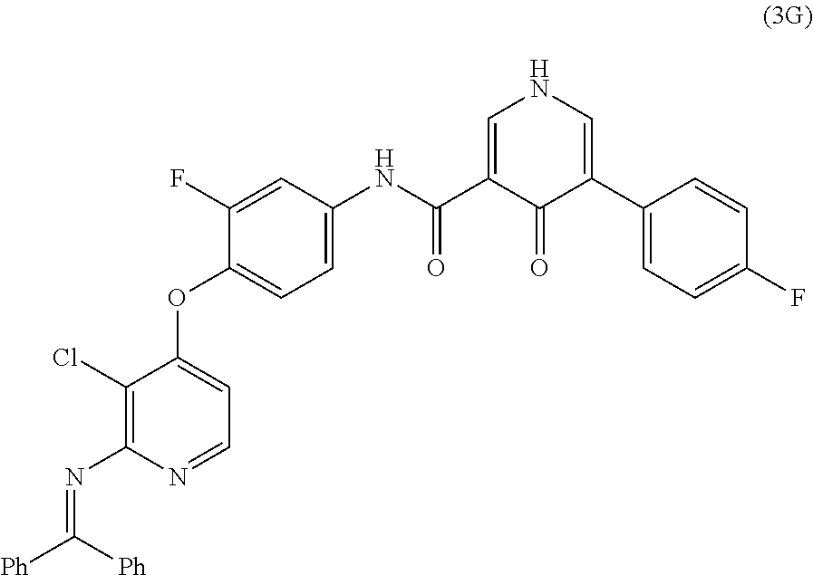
C1(C2=CNC=C(C(NC3=CC=C(OC4=CC=NC(N=C([Ph])[Ph])=C4Cl)C(F)=C3)=O)C2=O)=CC=C(F)C=C1
